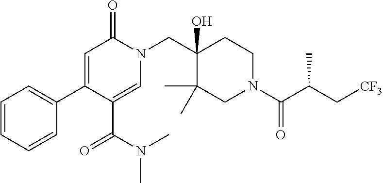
C1=CC=CC(C2=CC(=O)N(CC3(O)C(C)(C)CN(C(C(C[CF3])C)=O)CC3)C=C2C(=O)N(C)C)=C1
